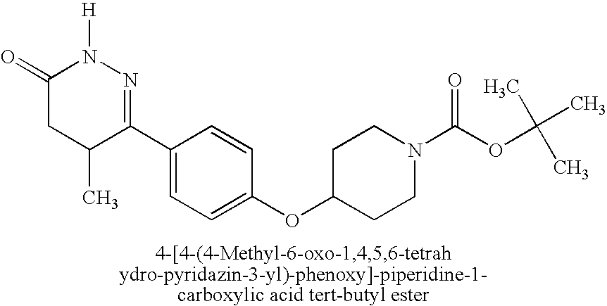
C1(C)C(C2=CC=C(OC3CCN(C(=O)OC(C)(C)C)CC3)C=C2)=NN([H])C(=O)C1
